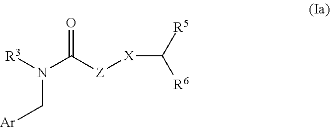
[R3]N(C[Ar])C([Z][X]C([R5])[R6])=O
